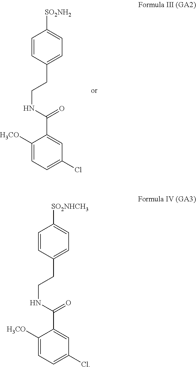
C1=CC(CCNC(=O)C2=CC(Cl)=CC=C2[H3CO])=CC=C1[SO2NH2].C1=CC(CCNC(=O)C2=CC(Cl)=CC=C2[H3CO])=CC=C1[SO2NHCH3]
